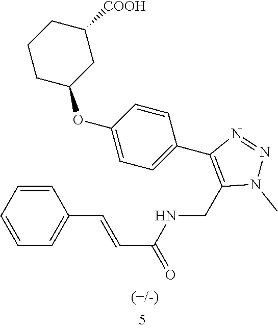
C1=CC(OC2CC([COOH])CCC2)=CC=C1C1=C(CNC(C=CC2=CC=CC=C2)=O)N(C)N=N1
